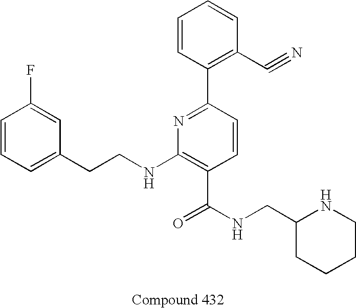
C1=CC=C(CCNC2=C(C(NCC3CCCCN3)=O)C=CC(C3=C(C#N)C=CC=C3)=N2)C=C1F
